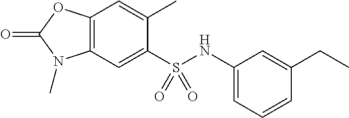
C1(C)=CC2=C(C=C1S(NC1=CC=CC(CC)=C1)(=O)=O)N(C)C(=O)O2
